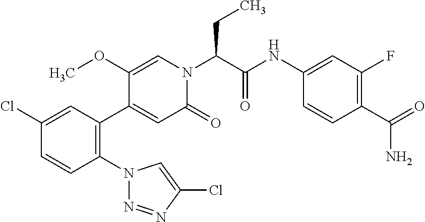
C1(Cl)=CC(C2=CC(=O)N(C(C(NC3=CC(F)=C(C(=O)N)C=C3)=O)CC)C=C2OC)=C(N2N=NC(Cl)=C2)C=C1
